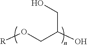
C(CO)(CO[R])O
